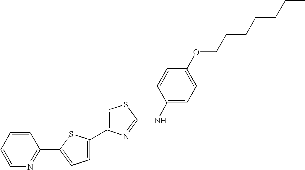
C1(C2=CSC(NC3=CC=C(OCCCCCCC)C=C3)=N2)=CC=C(C2=NC=CC=C2)S1
